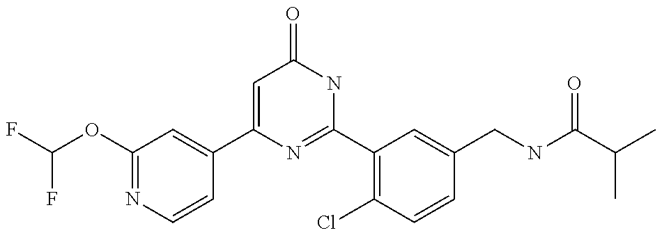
C1(C2=CC(OC(F)F)=NC=C2)=CC(=O)NC(C2=C(Cl)C=CC(CNC(C(C)C)=O)=C2)=N1
